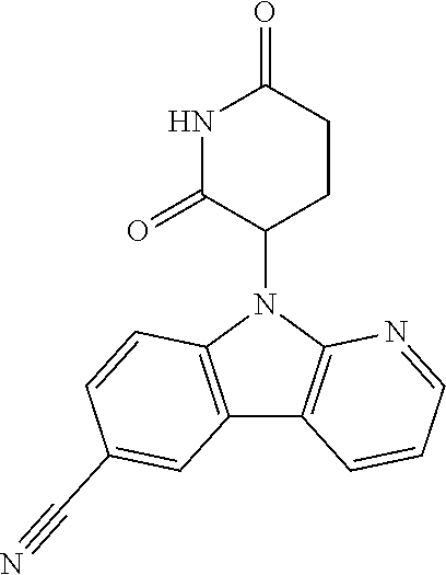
N1(C2CCC(=O)NC2=O)C2=C(C3=C1C=CC(C#N)=C3)C=CC=N2
